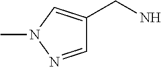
C1=NN(C)C=C1CN
